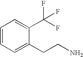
C1=CC=C(CCN)C(C(F)(F)F)=C1
